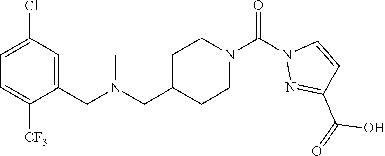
C1=C(Cl)C=C(CN(CC2CCN(C(N3N=C(C(=O)O)C=C3)=O)CC2)C)C([CF3])=C1
